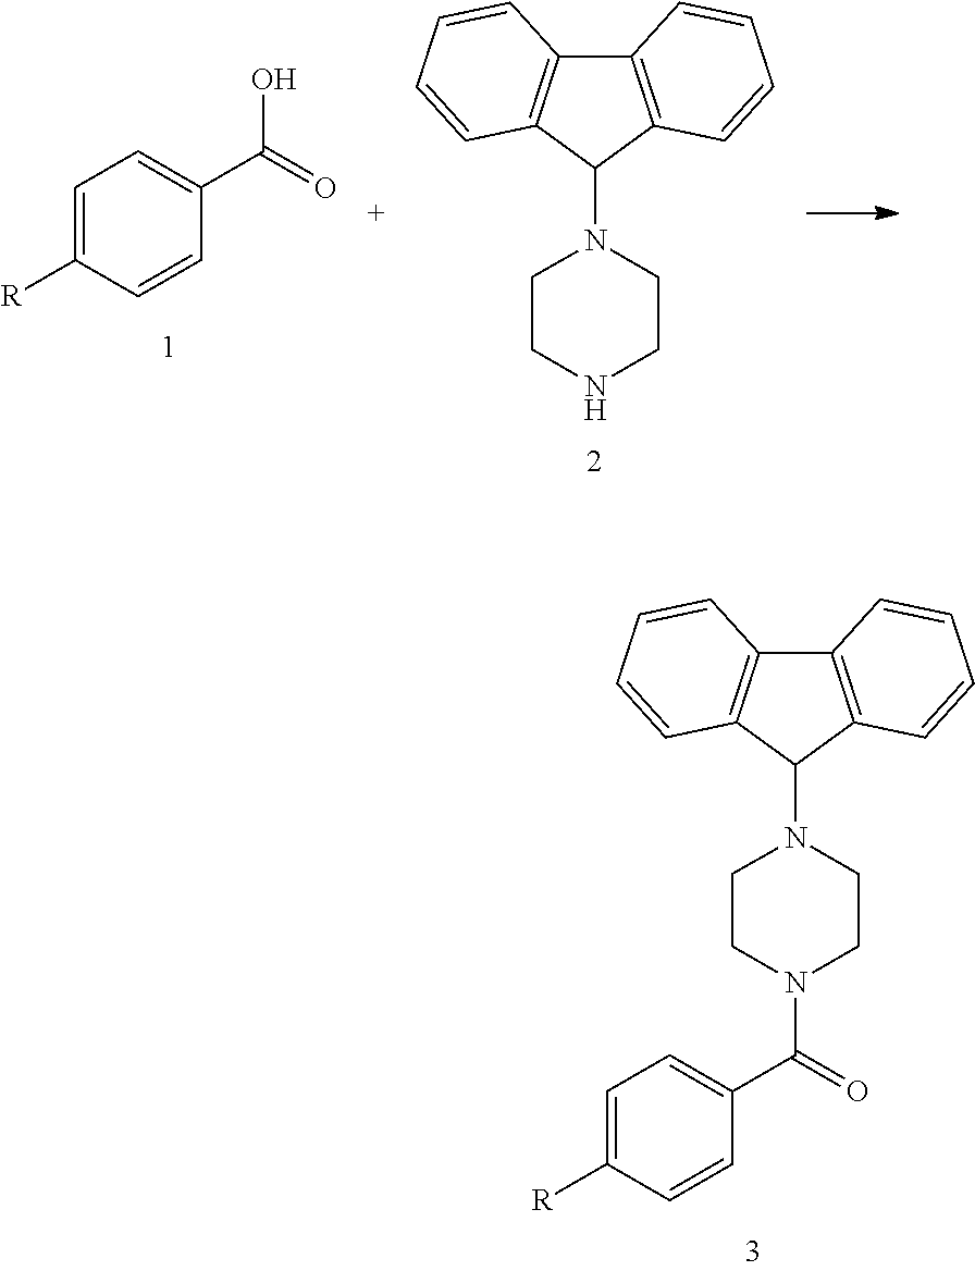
C12=C(C(N3CCNCC3)C3=C1C=CC=C3)C=CC=C2.[R]C1=CC=C(C(=O)O)C=C1.C12=C(C(N3CCN(C(C4=CC=C([R])C=C4)=O)CC3)C3=C1C=CC=C3)C=CC=C2
